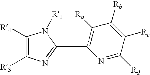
C1([R4])=C([R3])N=C(C2=C([Ra])C([Rb])=C([Rc])C([Rd])=N2)N1[R1]
